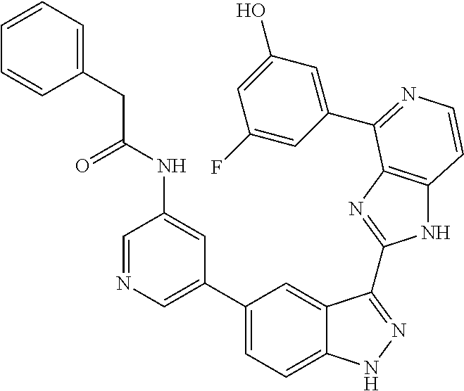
C1(C2=CN=CC(NC(=O)CC3=CC=CC=C3)=C2)=CC=C2C(=C1)C(C1=NC3=C(N1)C=CN=C3C1=CC(O)=CC(F)=C1)=NN2
